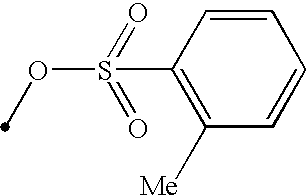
C1=CC(S(OC)(=O)=O)=C([Me])C=C1
